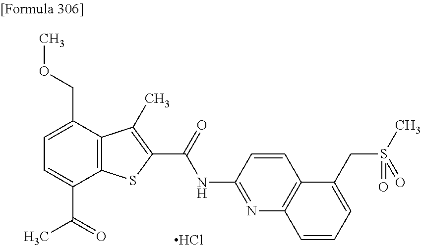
C1=C(C(=O)C)C2=C(C(COC)=C1)C(C)=C(C(=O)NC1=NC3=C(C=C1)C(CS(C)(=O)=O)=CC=C3)S2.Cl
